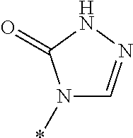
N1(*)C=NNC1=O
